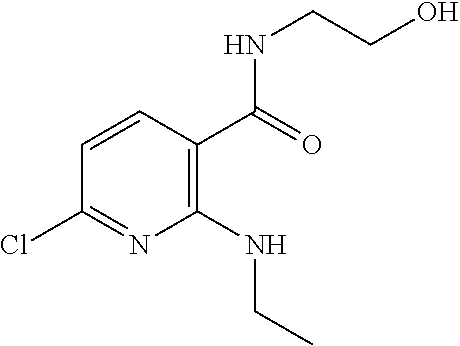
C1(NCC)=C(C(=O)NCCO)C=CC(Cl)=N1
